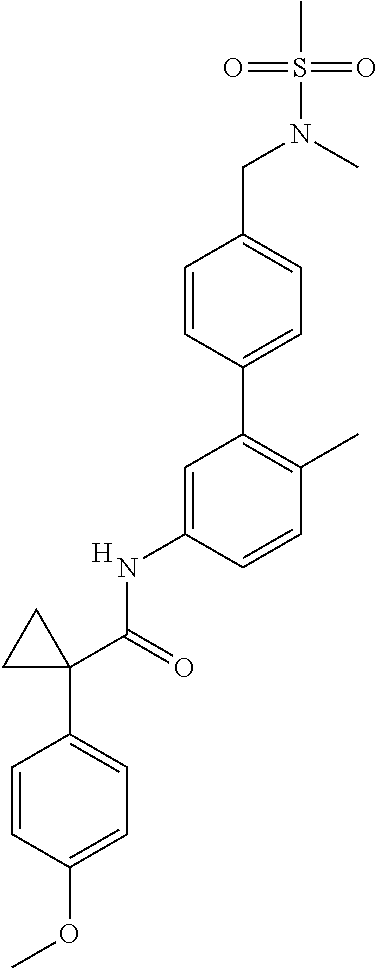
C1=CC(C2=C(C)C=CC(NC(C3(C4=CC=C(OC)C=C4)CC3)=O)=C2)=CC=C1CN(S(=O)(=O)C)C.[H]
